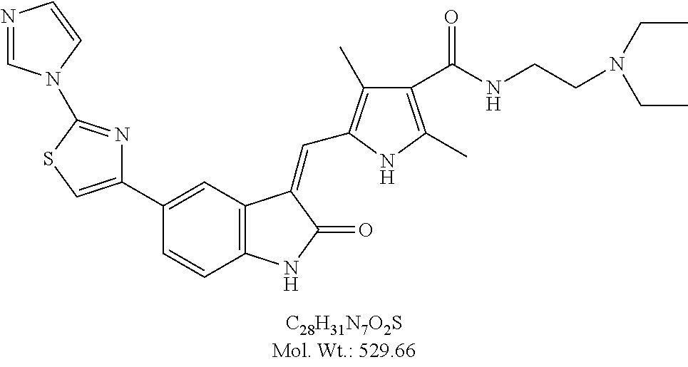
C1(C2=CC3=C(C=C2)NC(=O)C3=CC2=C(C)C(C(NCCN(CC)CC)=O)=C(C)N2)=CSC(N2C=NC=C2)=N1
